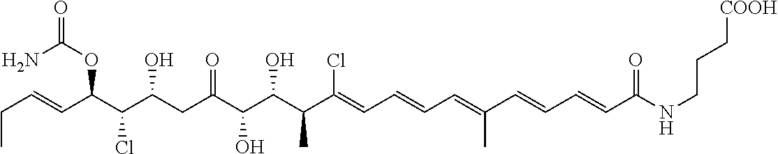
CCC=CC(C(C(CC(C(C(C(C(=CC=CC=C(C=CC=CC(NCCC[COOH])=O)C)Cl)C)O)O)=O)O)Cl)OC(=O)N
